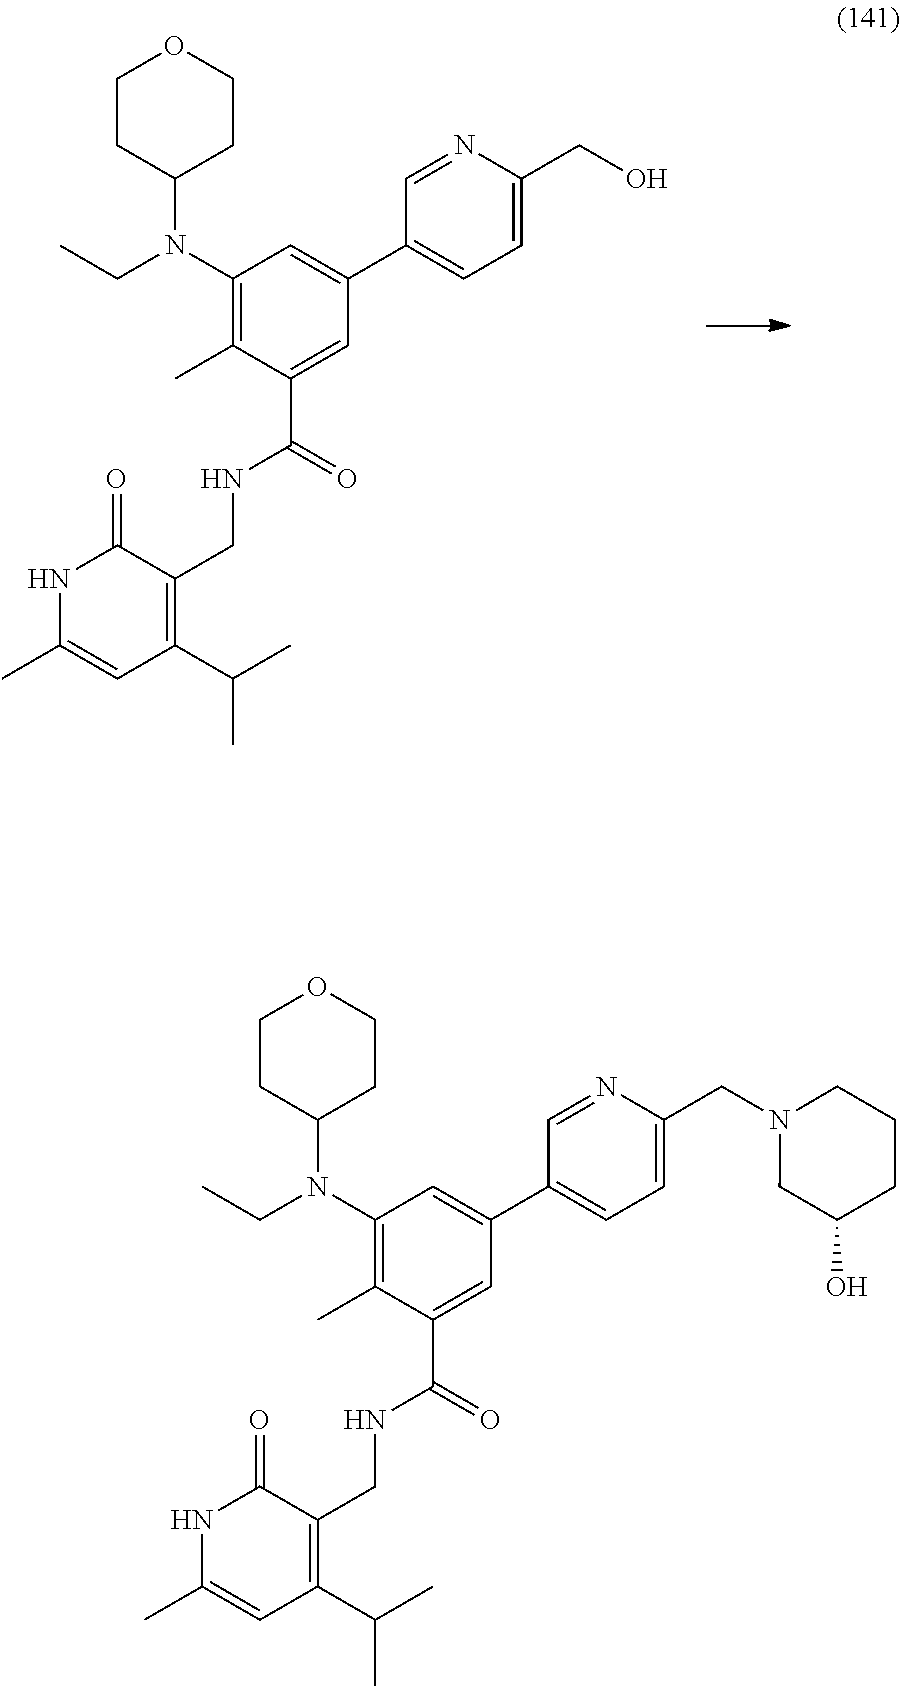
C1CC(N(C2=C(C)C(C(=O)NCC3=C(C(C)C)C=C(C)NC3=O)=CC(C3=CC=C(CO)N=C3)=C2)CC)CCO1.C1CC(N(C2=C(C)C(C(=O)NCC3=C(C(C)C)C=C(C)NC3=O)=CC(C3=CC=C(CN4CC(O)CCC4)N=C3)=C2)CC)CCO1
